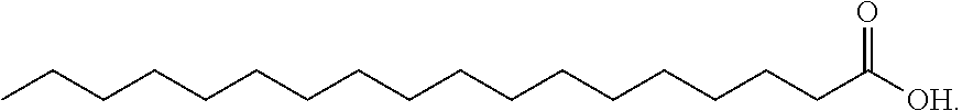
CCCCCCCCCCCCCCCCCC([OH])=O
